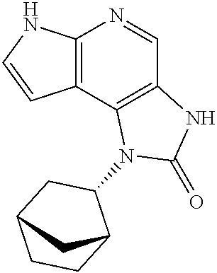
C12=C(C3=C(C=N1)NC(=O)N3C1CC3CCC1C3)C=CN2
